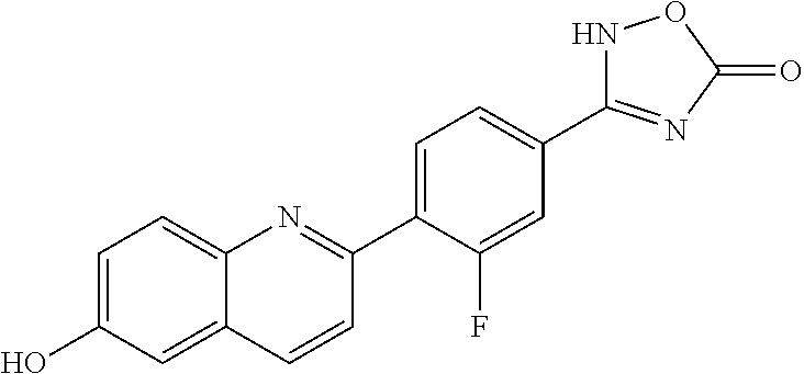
C1=C(O)C=C2C(=C1)N=C(C1=CC=C(C3=NC(=O)ON3)C=C1F)C=C2
